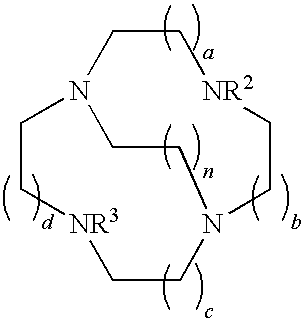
[NR3]1CCN2CC[NR2]CCN(CC1)CC2
